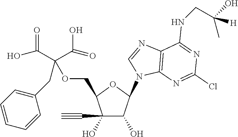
C1(C#C)(O)C(O)C(N2C=NC3=C2N=C(Cl)N=C3NCC(O)(C)[H])OC1COC(C(=O)O)(CC1=CC=CC=C1)C(O)=O
